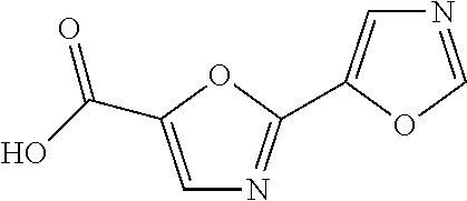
C1=C(C(O)=O)OC(C2=CN=CO2)=N1
